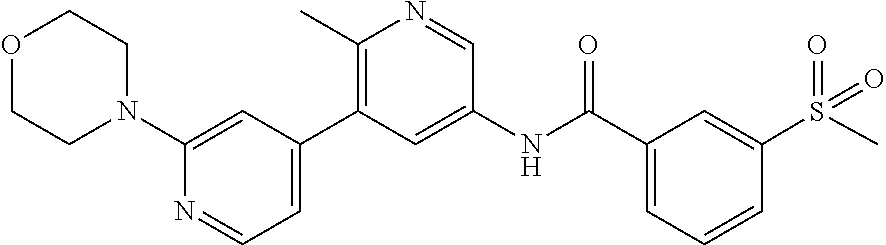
O1CCN(C2=CC(C3=C(C)N=CC(NC(C4=CC=CC(S(C)(=O)=O)=C4)=O)=C3)=CC=N2)CC1
